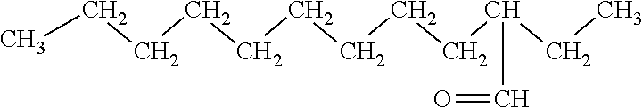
CCCCCCCCCC(CC)C=O
